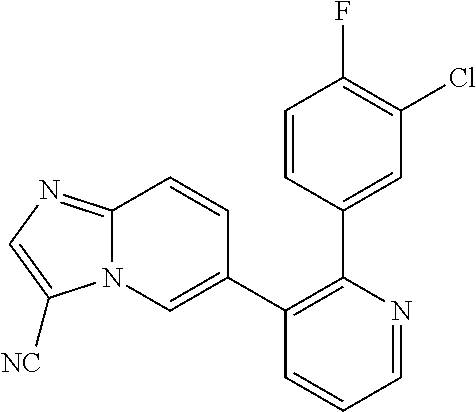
C1=NC(C2=CC(Cl)=C(F)C=C2)=C(C2=CN3C(=NC=C3[NC])C=C2)C=C1
